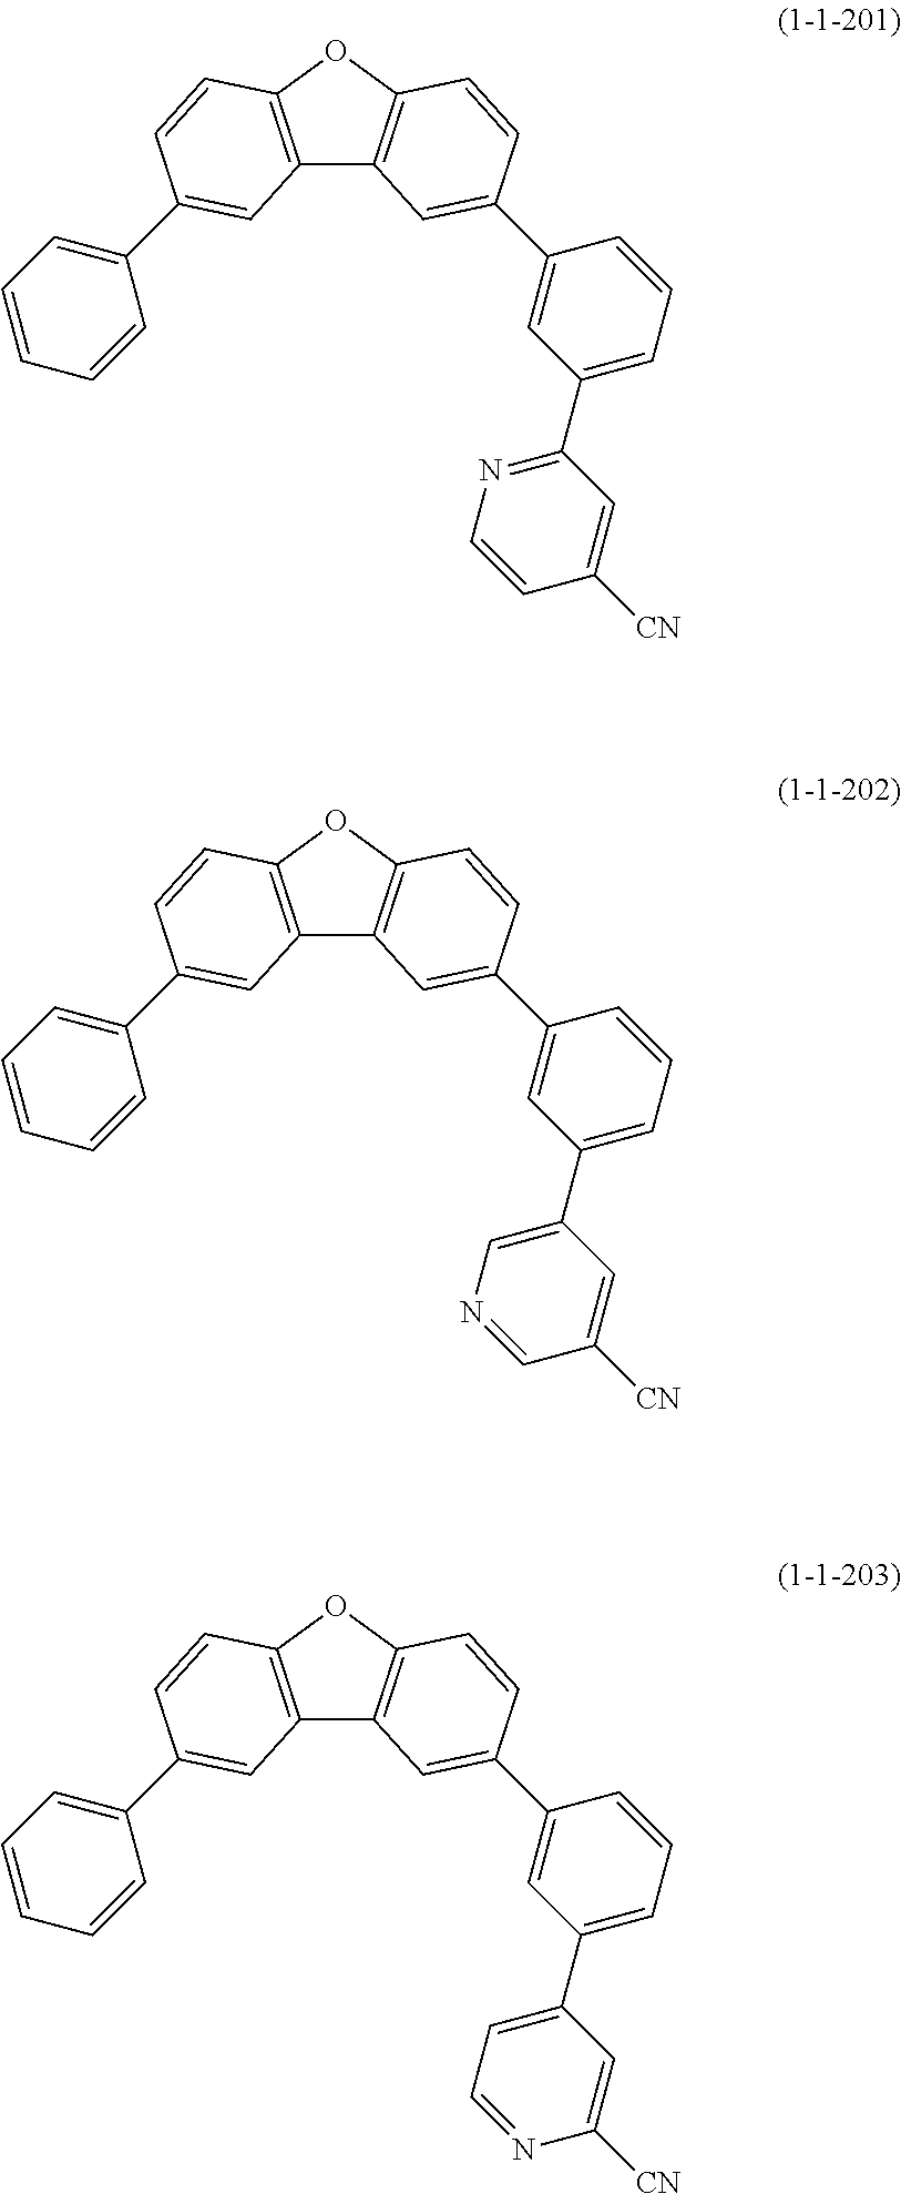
C12=C(OC3=C1C=C(C1=CC(C4=NC=CC([CN])=C4)=CC=C1)C=C3)C=CC(C1=CC=CC=C1)=C2.C12=C(OC3=C1C=C(C1=CC(C4=CN=CC([CN])=C4)=CC=C1)C=C3)C=CC(C1=CC=CC=C1)=C2.C12=C(OC3=C1C=C(C1=CC(C4=CC=NC([CN])=C4)=CC=C1)C=C3)C=CC(C1=CC=CC=C1)=C2
